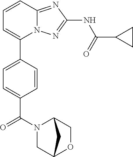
C1=CC2=NC(NC(=O)C3CC3)=NN2C(C2=CC=C(C(N3CC4OCC3C4)=O)C=C2)=C1
